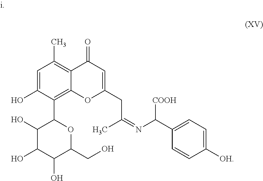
C1=C(O)C(C2C(O)C(O)C(O)C(CO)O2)=C2C(=C1C)C(=O)C=C(CC(C)=NC(C1=CC=C([OH])C=C1)[COOH])O2
